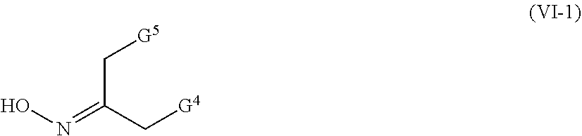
ON=C(C[G4])C[G5]
